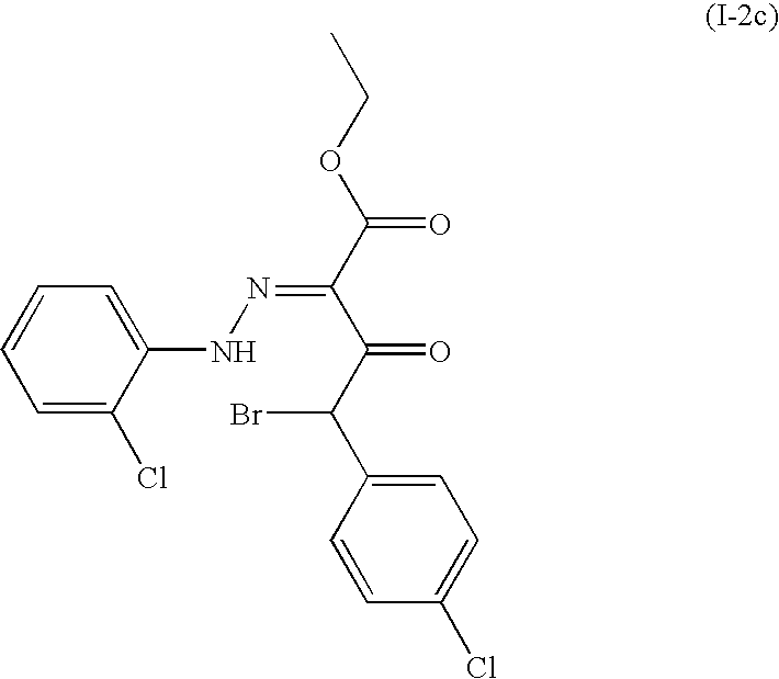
C1=C(Cl)C(NN=C(C(C(Br)C2=CC=C(Cl)C=C2)=O)C(OCC)=O)=CC=C1
